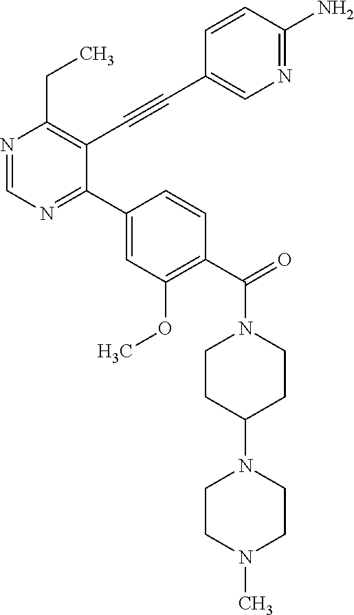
N1=CN=C(C2=CC(OC)=C(C(=O)N3CCC(N4CCN(C)CC4)CC3)C=C2)C(C#CC2=CN=C(N)C=C2)=C1CC
